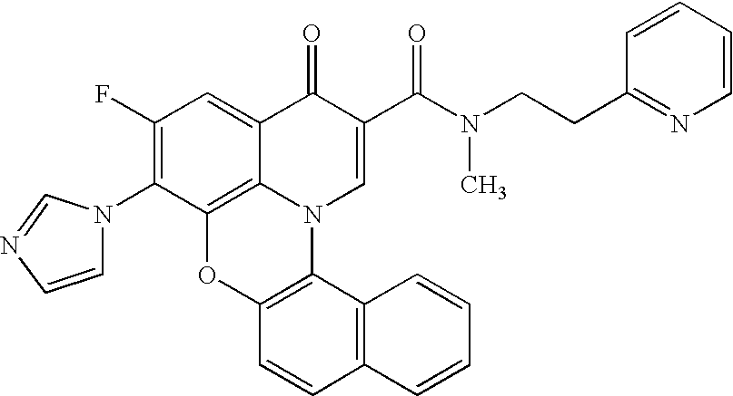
C1(F)=C(N2C=CN=C2)C2=C3C(=C1)C(=O)C(C(N(CCC1=NC=CC=C1)C)=O)=CN3C1=C(O2)C=CC2=C1C=CC=C2
